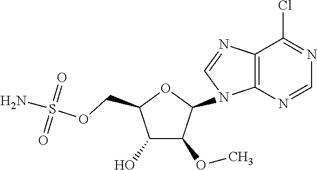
C1(O)C(OC)C(N2C3=C(N=C2)C(Cl)=NC=N3)OC1COS(N)(=O)=O
